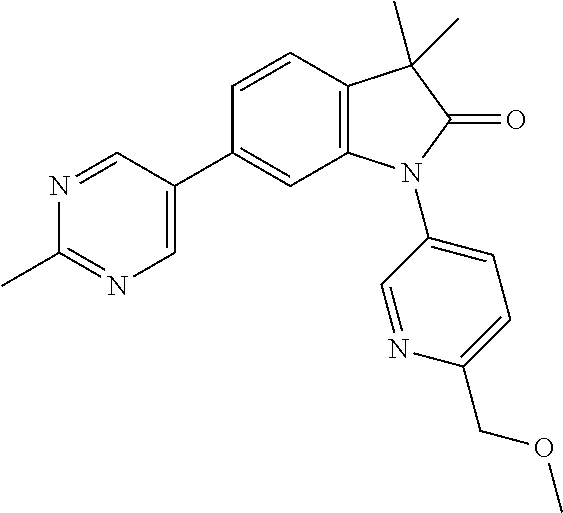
C1(C)=NC=C(C2=CC3=C(C=C2)C(C)(C)C(=O)N3C2=CC=C(COC)N=C2)C=N1
